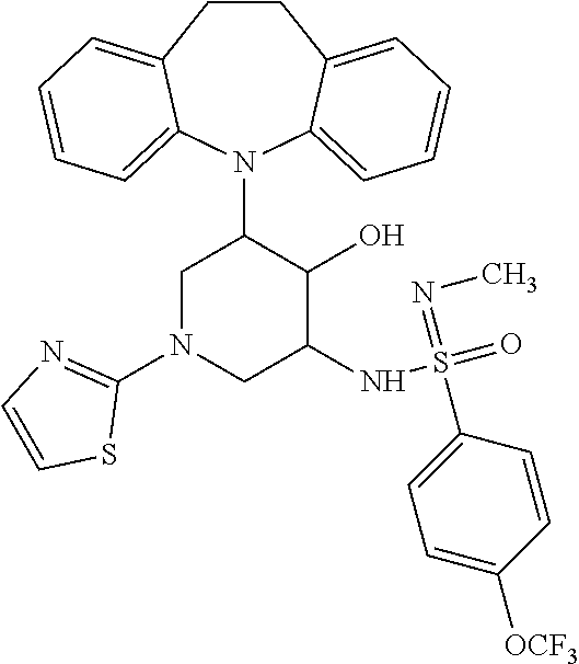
C12=CC=CC=C1N(C1CN(C3=NC=CS3)CC(NS(=O)(=NC)C3=CC=C([OCF3])C=C3)C1O)C1=CC=CC=C1CC2
